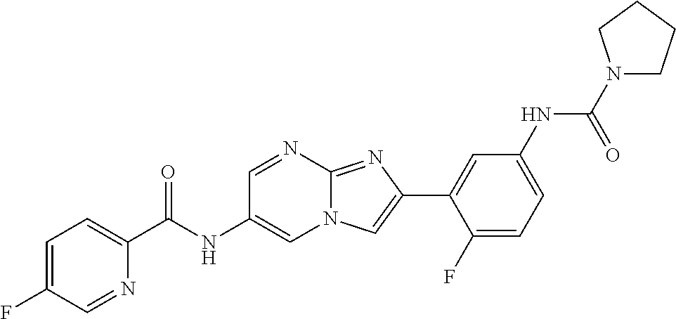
C1=NC2=NC(C3=CC(NC(N4CCCC4)=O)=CC=C3F)=CN2C=C1NC(=O)C1=CC=C(F)C=N1
